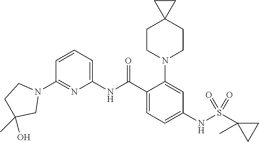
C1(N2CCC(O)(C)C2)=NC(NC(C2=CC=C(NS(C3(C)CC3)(=O)=O)C=C2N2CCC3(CC2)CC3)=O)=CC=C1
